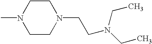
C1CN(CCN(CC)CC)CCN1C
